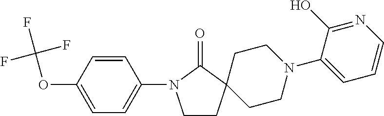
C1CC2(C(=O)N1C1=CC=C(OC(F)(F)F)C=C1)CCN(C1=CC=CN=C1O)CC2
